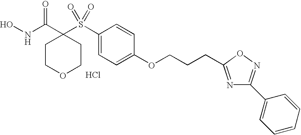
N(C(C1(S(C2=CC=C(OCCCC3=NC(C4=CC=CC=C4)=NO3)C=C2)(=O)=O)CCOCC1)=O)O.Cl
